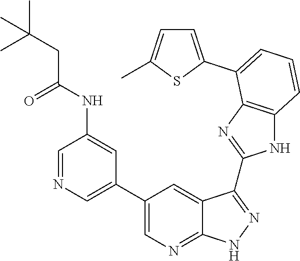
C1=NC=C(C2=CN=C3C(=C2)C(C2=NC4=C(N2)C=CC=C4C2=CC=C(C)S2)=NN3)C=C1NC(CC(C)(C)C)=O
